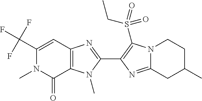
C12=C(N(C)C(C3=C(S(CC)(=O)=O)N4C(=N3)CC(C)CC4)=N1)C(=O)N(C)C(C(F)(F)F)=C2
